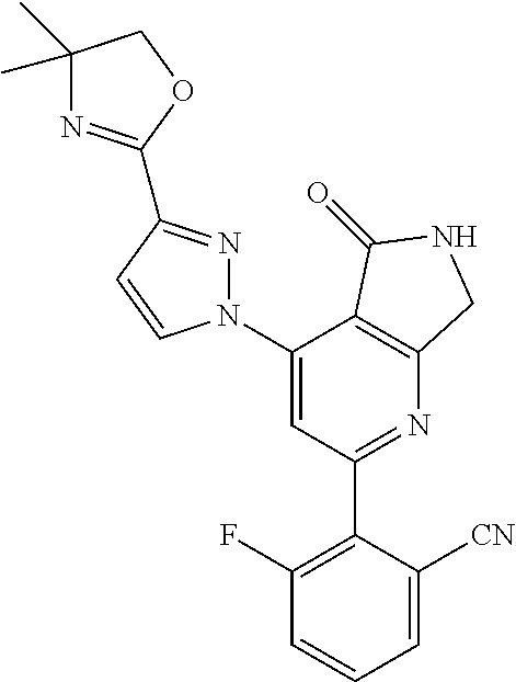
C1(N2N=C(C3=NC(C)(C)CO3)C=C2)=CC(C2=C(F)C=CC=C2[CN])=NC2=C1C(=O)NC2
